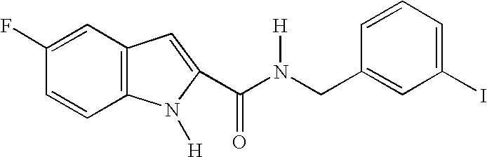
C1(F)=CC2=C(C=C1)N([H])C(C(N(CC1=CC(I)=CC=C1)[H])=O)=C2
